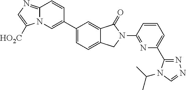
C12=NC=C([HO2C])N1C=C(C1=CC=C3C(=C1)C(=O)N(C1=NC(C4=NN=CN4C(C)C)=CC=C1)C3)C=C2
